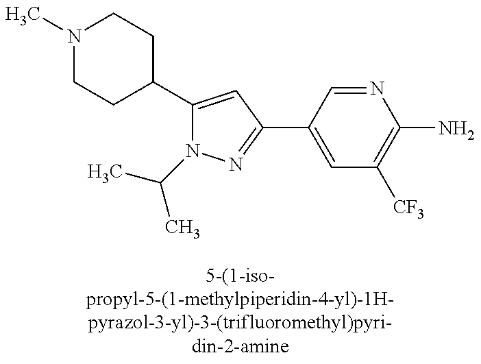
N1(C)CCC(C2=CC(C3=CC([CF3])=C(N)N=C3)=NN2C(C)C)CC1
